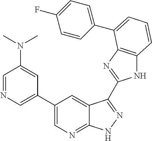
C1(C2=CN=CC(N(C)C)=C2)=CN=C2C(=C1)C(C1=NC3=C(N1)C=CC=C3C1=CC=C(F)C=C1)=NN2
